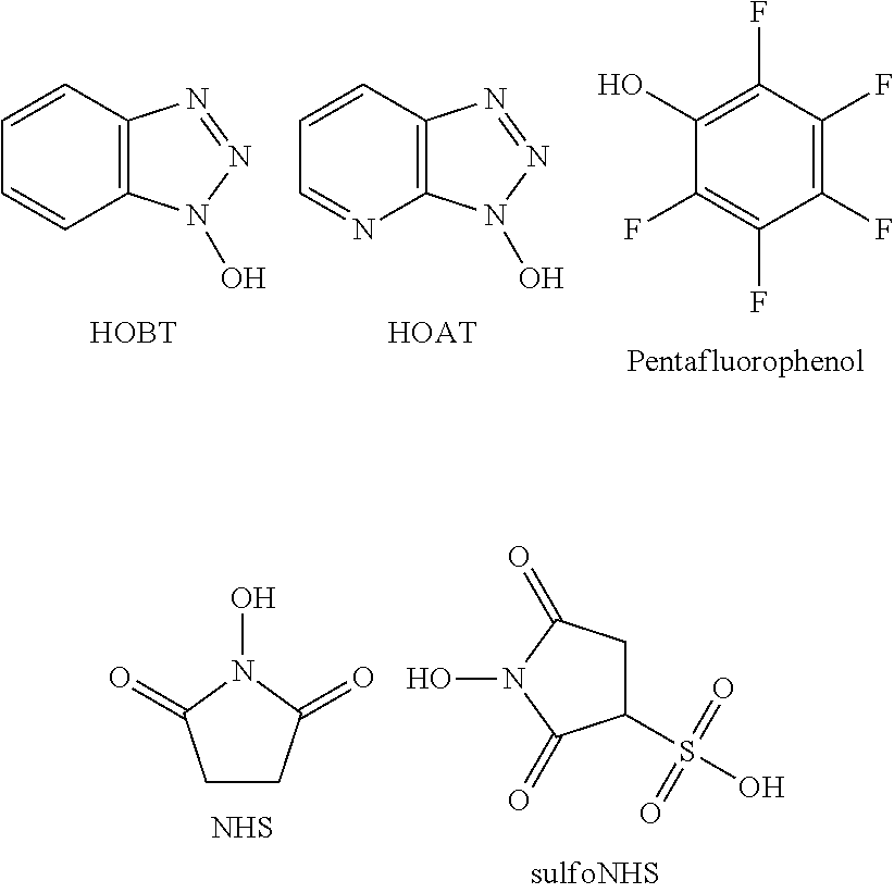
C12=C(C=CC=C1)N=NN2O.[HOBT].C12=C(C=CC=N1)N=NN2O.[HOAT].C1(F)=C(F)C(F)=C(O)C(F)=C1F.C1CC(=O)N(O)C1=O.[NHS].C1(S(O)(=O)=O)CC(=O)N(O)C1=O
